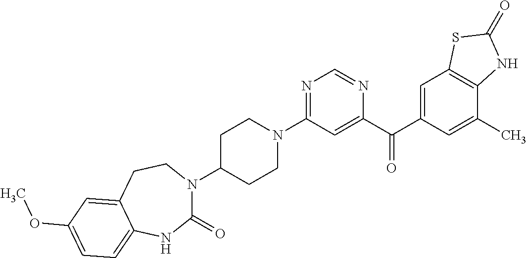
C1C(N2C(=O)NC3=CC=C(OC)C=C3CC2)CCN(C2=NC=NC(C(C3=CC4=C(C(C)=C3)NC(=O)S4)=O)=C2)C1
